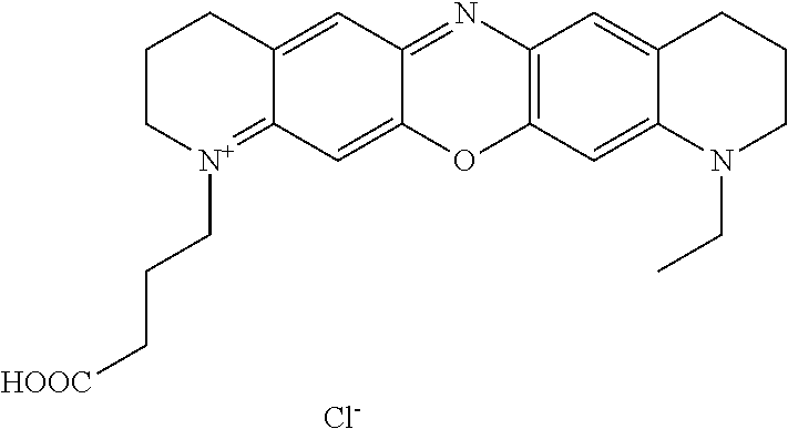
C12=C(C=C3C(=C1)CCCN3CC)OC1=CC3=[N+](CCC[HOOC])CCCC3=CC1=N2.[Cl-]
